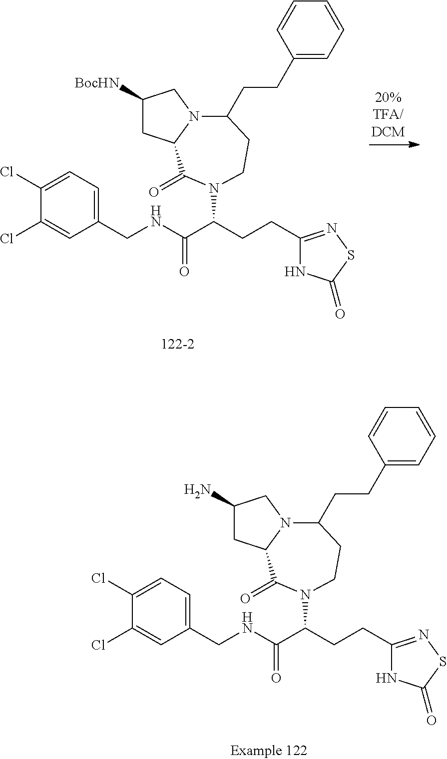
C1(Cl)=CC=C(CNC(C(CCC2=NSC(=O)N2)N2C(=O)C3CC([BocHN])CN3C(CCC3=CC=CC=C3)CC2)=O)C=C1Cl.C1(Cl)=CC=C(CNC(C(CCC2=NSC(=O)N2)N2C(=O)C3CC(N)CN3C(CCC3=CC=CC=C3)CC2)=O)C=C1Cl
